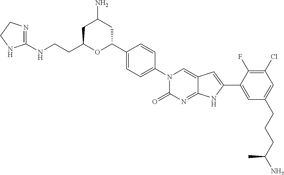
C1(C2=CC=C(N3C(=O)N=C4C(=C3)C=C(C3=CC(CCCC(N)C)=CC(Cl)=C3F)N4)C=C2)OC(CCNC2=NCCN2)CC(N)C1
